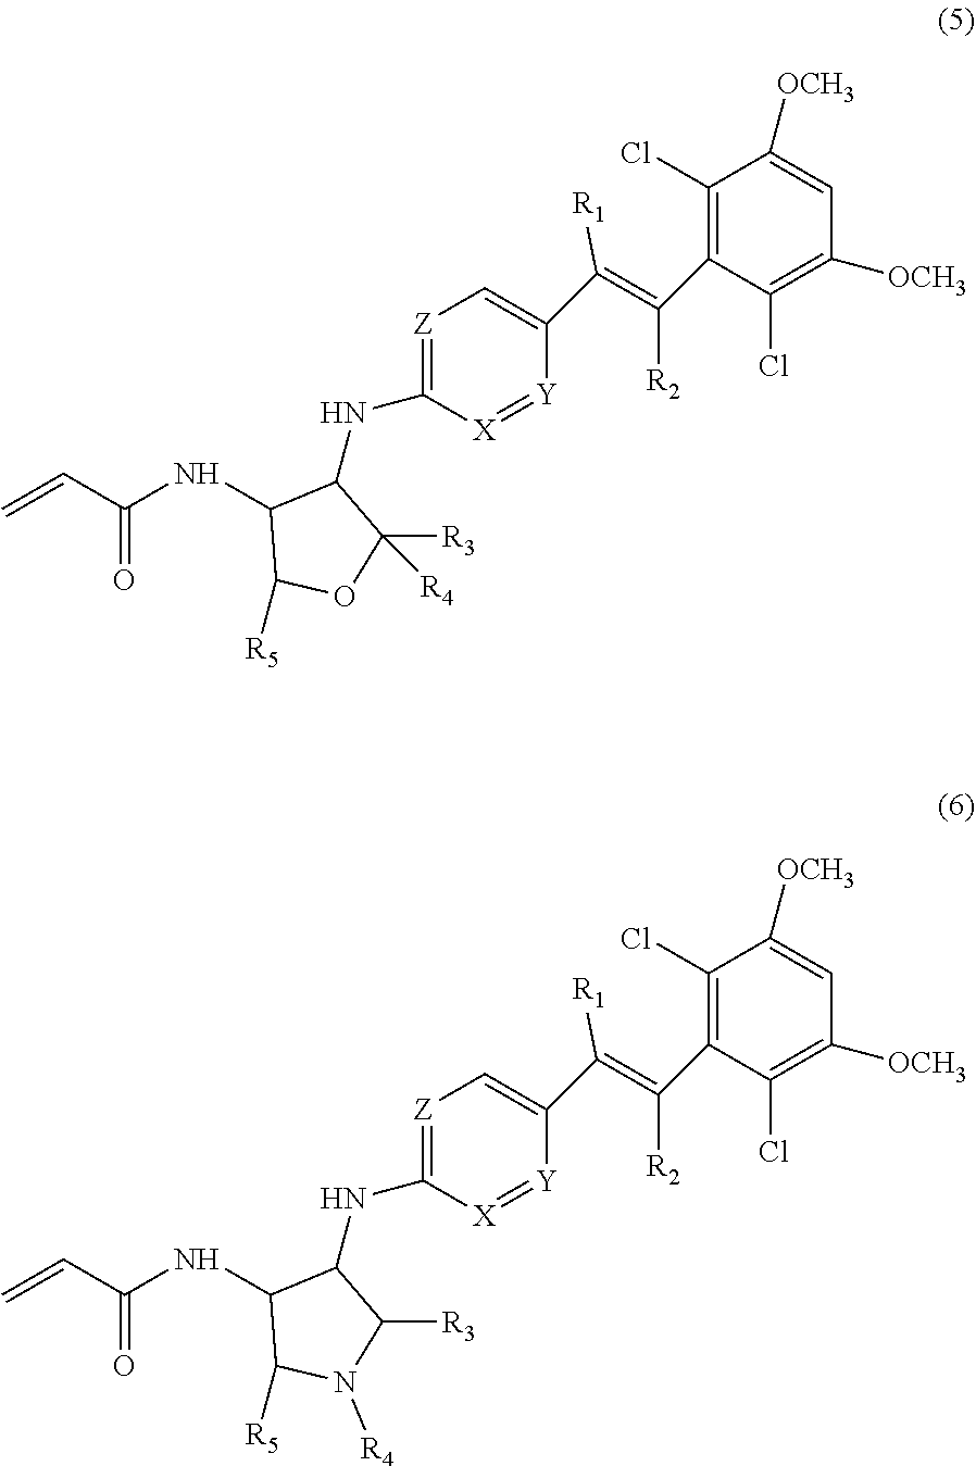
C1(Cl)=C(C(=C(C2=C[Z]=C(NC3C(NC(C=C)=O)C([R5])OC3([R3])[R4])[X]=[Y]2)[R1])[R2])C(Cl)=C([OCH3])C=C1[OCH3].C1(Cl)=C(C(=C(C2=C[Z]=C(NC3C(NC(C=C)=O)C([R5])N([R4])C3[R3])[X]=[Y]2)[R1])[R2])C(Cl)=C([OCH3])C=C1[OCH3]
